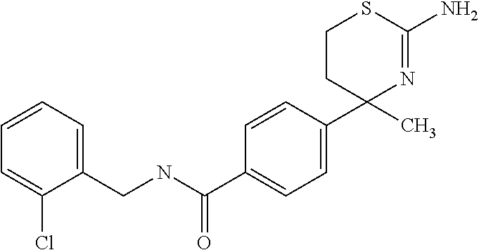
C1(C(NCC2=CC=CC=C2Cl)=O)=CC=C(C2(C)N=C(N)SCC2)C=C1
